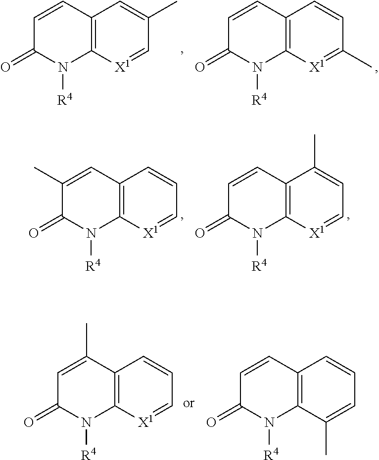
C1=CC2=C(N([R4])C1=O)[X1]=CC(C)=C2.C1=CC2=C(N([R4])C1=O)[X1]=C(C)C=C2.C1(C)=CC2=C(N([R4])C1=O)[X1]=CC=C2.C1=CC2=C(N([R4])C1=O)[X1]=CC=C2C.C1=C(C)C2=C(N([R4])C1=O)[X1]=CC=C2.C1=CC2=C(N([R4])C1=O)C(C)=CC=C2
